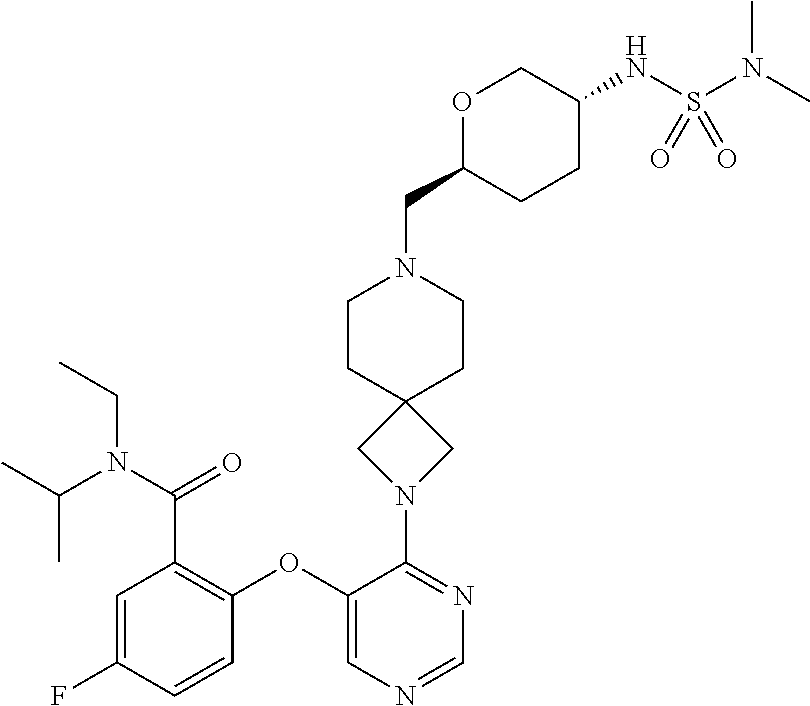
C1=C(F)C=CC(OC2=CN=CN=C2N2CC3(C2)CCN(CC2CCC(NS(N(C)C)(=O)=O)CO2)CC3)=C1C(N(CC)C(C)C)=O
